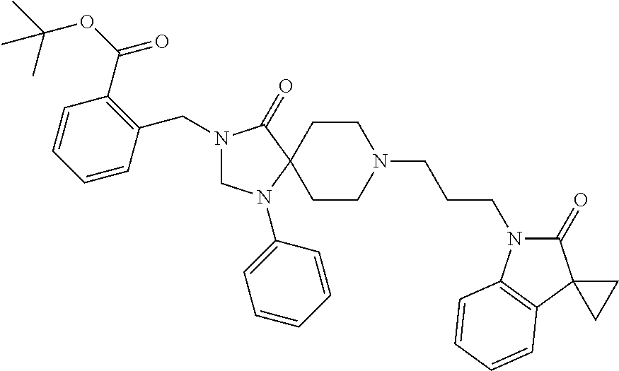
C1CN(CCCN2C(=O)C3(C4=C2C=CC=C4)CC3)CCC12C(=O)N(CC1=C(C(OC(C)(C)C)=O)C=CC=C1)CN2C1=CC=CC=C1
